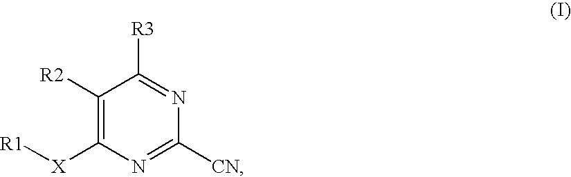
C1([R2])=C([X][R1])N=C([CN])N=C1[R3]
